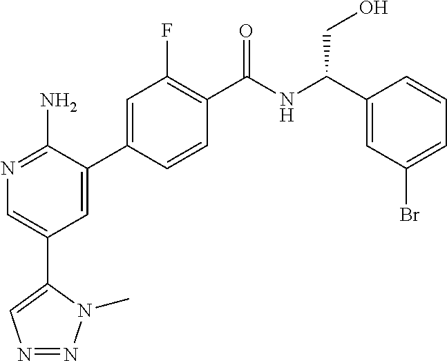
N1=C(N)C(C2=CC(F)=C(C(NC(C3=CC(Br)=CC=C3)CO)=O)C=C2)=CC(C2=CN=NN2C)=C1
